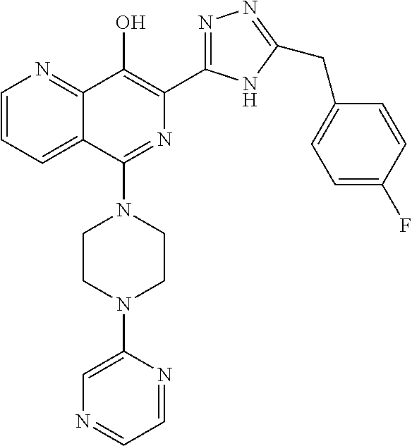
C1=CC=C2C(=N1)C(O)=C(C1=NN=C(CC3=CC=C(F)C=C3)N1)N=C2N1CCN(C2=CN=CC=N2)CC1
